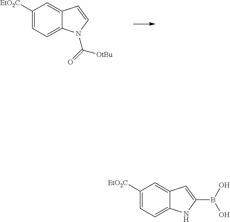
C1([EtO2C])=CC=C2C(=C1)C=CN2C([OtBu])=O.C1([EtO2C])=CC=C2C(=C1)C=C(B(O)O)N2
